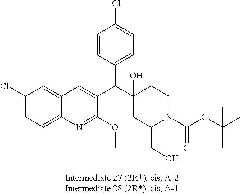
C1(Cl)=CC=C2C(=C1)C=C(C(C1(O)CC(CO)N(C(=O)OC(C)(C)C)CC1)C1=CC=C(Cl)C=C1)C(OC)=N2
